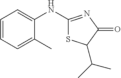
C1=CC=C(C)C(NC2=NC(=O)C(C(C)C)S2)=C1
